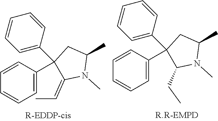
C1=CC(C2(C3=CC=CC=C3)C(=CC)N(C)C(C)C2)=CC=C1.C1=CC(C2(C3=CC=CC=C3)C(CC)N(C)C(C)C2)=CC=C1
